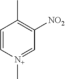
C1=C[N+](C)=CC([NO2])=C1C
